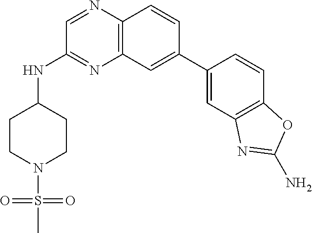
C12=C(C=CC(C3=CC4=C(C=C3)OC(N)=N4)=C1)N=CC(NC1CCN(S(C)(=O)=O)CC1)=N2
